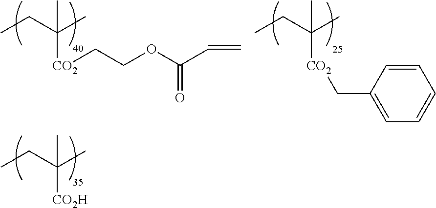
CCC(C)([CO2H])C.CCC(C)([CO2]CC1=CC=CC=C1)C.CCC(C)([CO2]CCOC(C=C)=O)C
